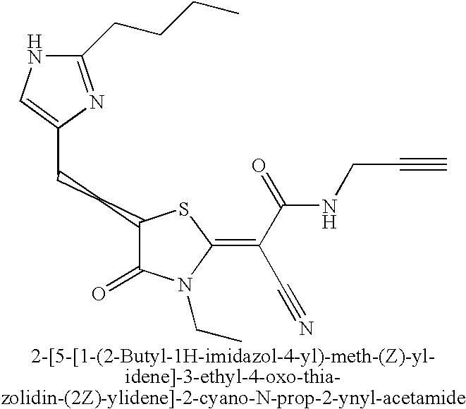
C(CC1C(=O)N(CC)C(=C(C#N)C(NCC#C)=O)S1)C1=CNC(CCCC)=N1
